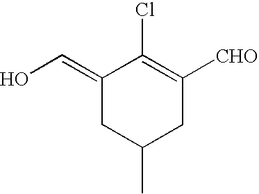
OC=C1CC(C)CC([CHO])=C1Cl
